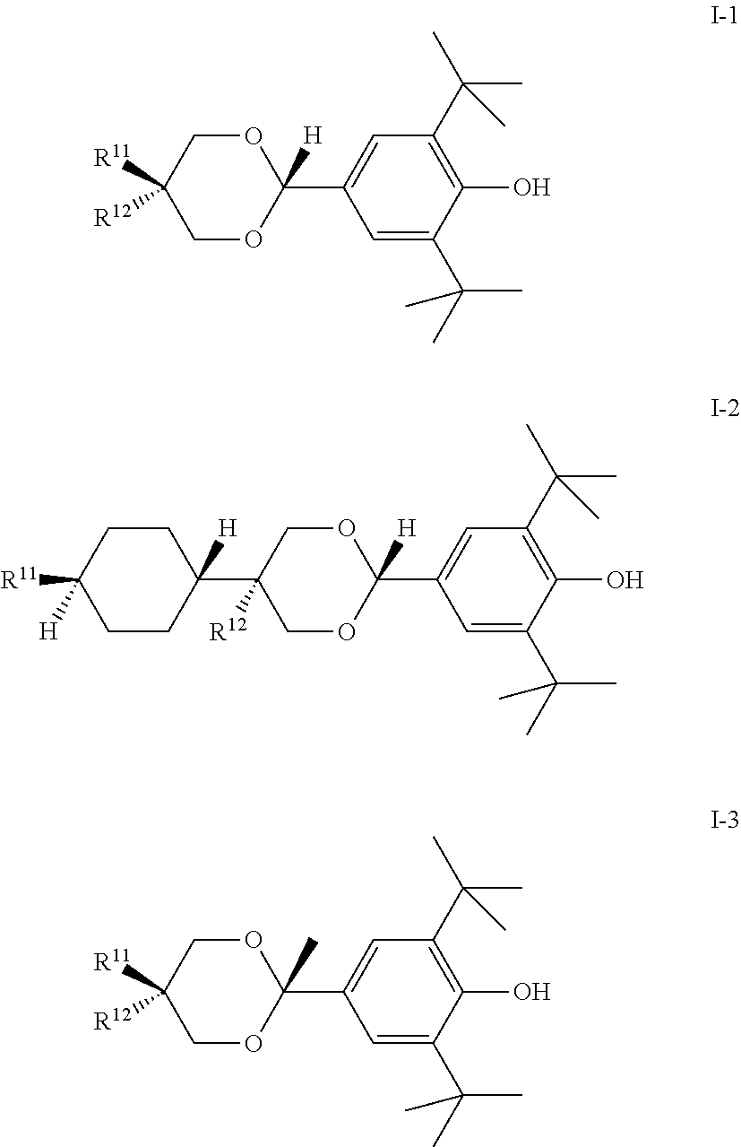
C1=C(C2([H])OCC([R11])([R12])CO2)C=C(C(C)(C)C)C(O)=C1C(C)(C)C.C1=C(C2([H])OCC(C3([H])CCC([H])([R11])CC3)([R12])CO2)C=C(C(C)(C)C)C(O)=C1C(C)(C)C.C1=C(C2(C)OCC([R11])([R12])CO2)C=C(C(C)(C)C)C(O)=C1C(C)(C)C
